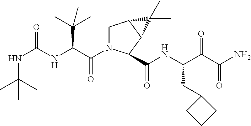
N(C(NC(C(N1CC2C(C1C(NC(C(C(N)=O)=O)CC1CCC1)=O)C2(C)C)=O)C(C)(C)C)=O)C(C)(C)C
